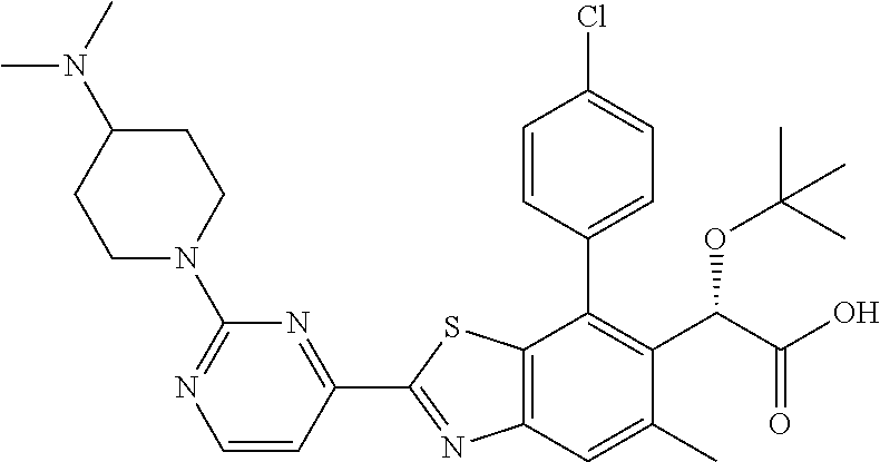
C1(C2=NC3=C(S2)C(C2=CC=C(Cl)C=C2)=C(C(OC(C)(C)C)C(=O)O)C(C)=C3)=NC(N2CCC(N(C)C)CC2)=NC=C1
